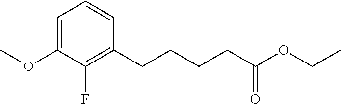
C1=C(OC)C(F)=C(CCCCC(OCC)=O)C=C1
